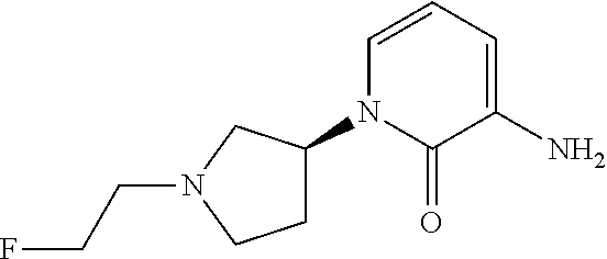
C1C(N2C(=O)C(N)=CC=C2)CN(CCF)C1
